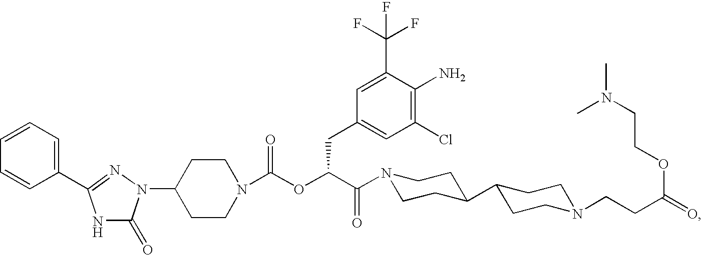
C1(N2C(=O)NC(C3=CC=CC=C3)=N2)CCN(C(OC(C(=O)N2CCC(C3CCN(CCC(=O)OCCN(C)C)CC3)CC2)CC2=CC(Cl)=C(N)C(C(F)(F)F)=C2)=O)CC1
